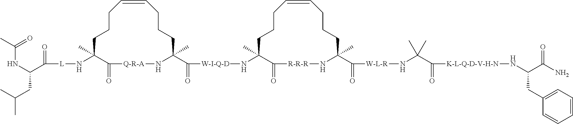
C1CCC=CCCCC(C(=O)[W-I-Q-D]NC2(C)CCCC=CCCCC(C(=O)[W-L-R]NC(C)(C(=O)[K-L-Q-D-V-H-N]NC(C(=O)N)CC3=CC=CC=C3)C)(C)N[R-R-R]C2=O)(C)N[Q-R-A]C(=O)C1(C)N[L]C(C(NC(=O)C)CC(C)C)=O
